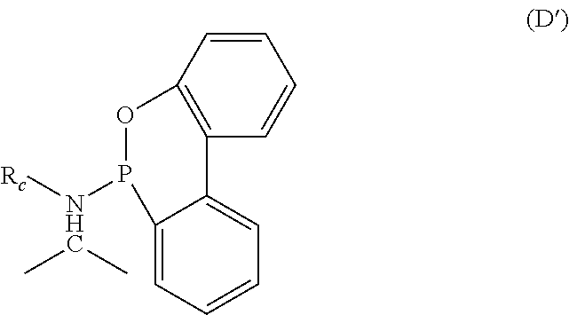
C12=C(C=CC=C1)C1=CC=CC=C1P([NHC]([Rc])(C)C)O2
